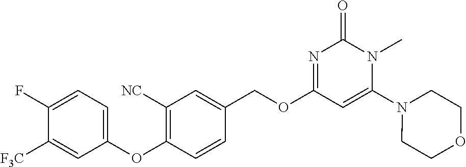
C1(F)=CC=C(OC2=C([NC])C=C(COC3=NC(=O)N(C)C(N4CCOCC4)=C3)C=C2)C=C1[F3C]
